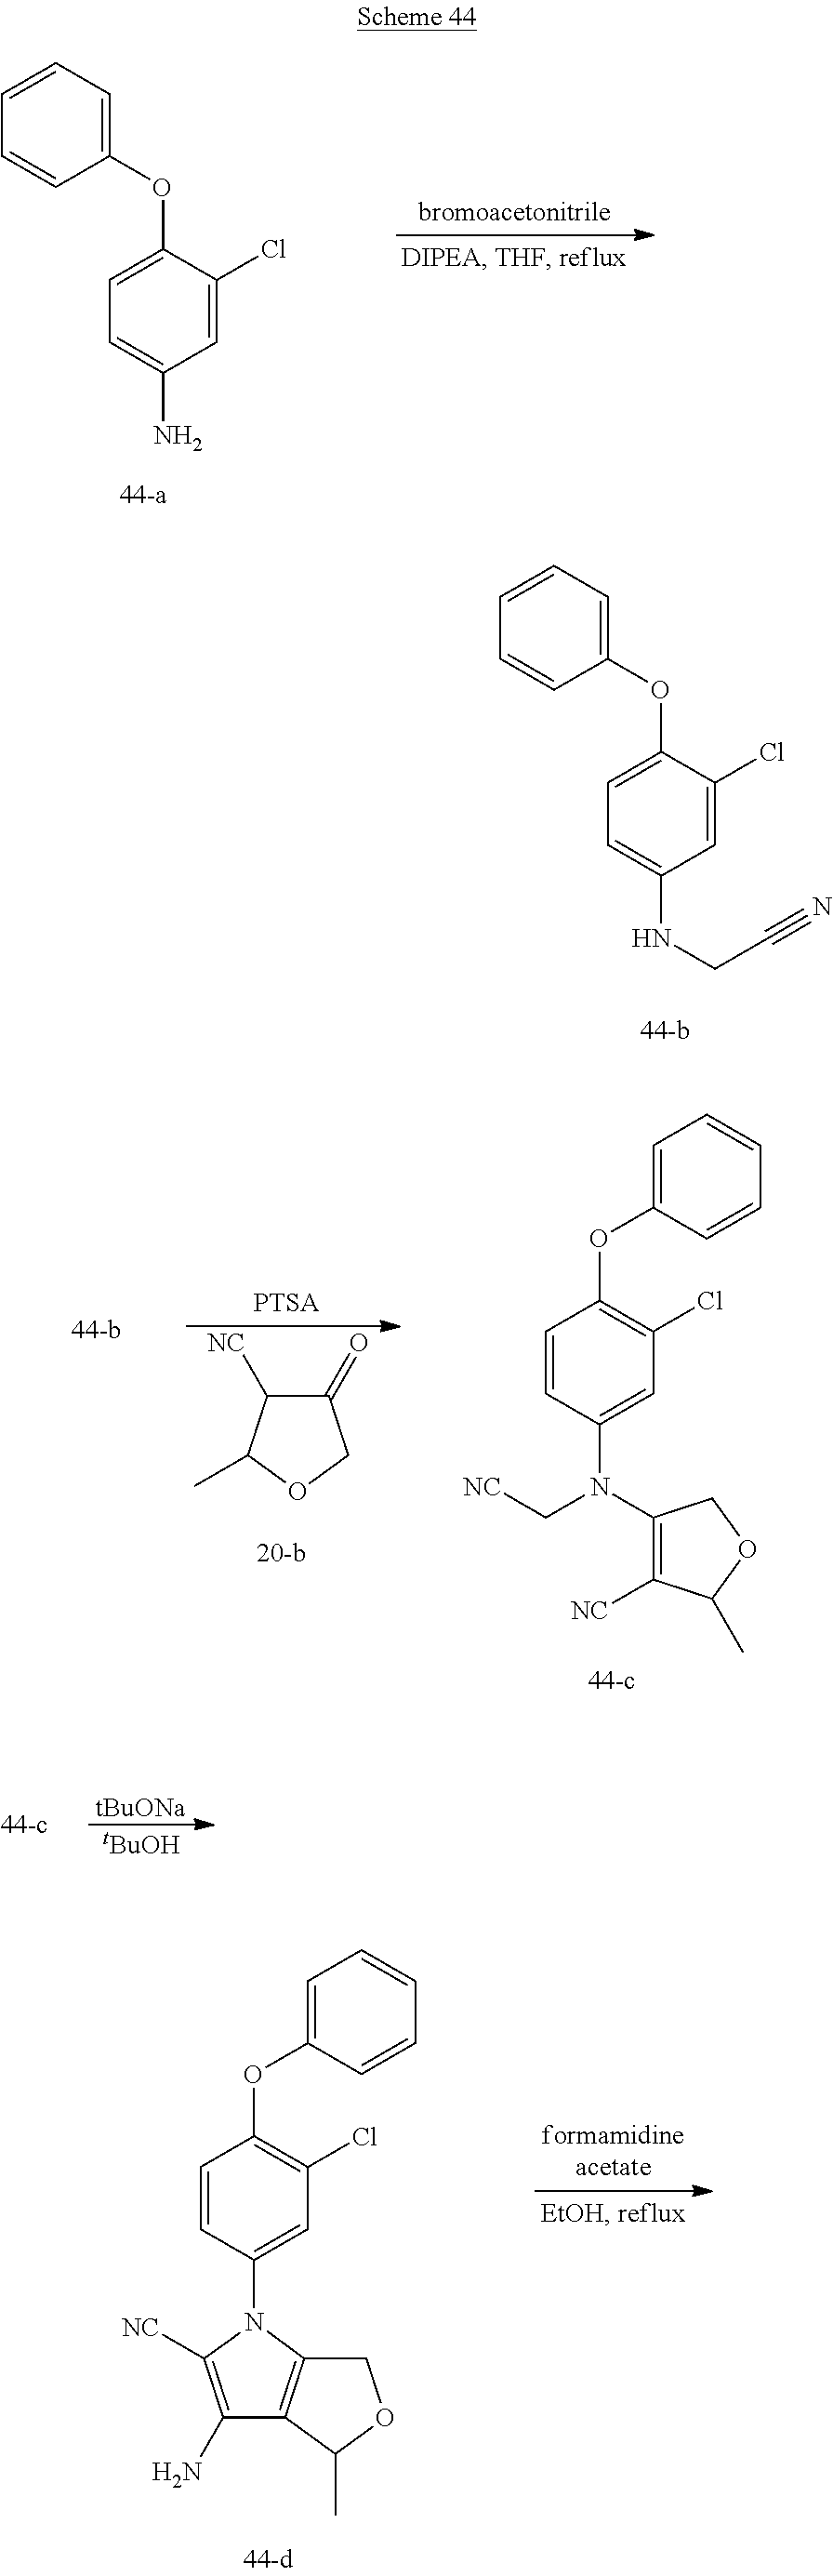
C1=C(Cl)C(OC2=CC=CC=C2)=CC=C1NCC#N.C1=C(Cl)C(OC2=CC=CC=C2)=CC=C1N.C1(=O)C([NC])C(C)OC1.C1=CC(N(C2=C([NC])C(C)OC2)C[NC])=CC(Cl)=C1OC1=CC=CC=C1.[tBuONa].[tBuOH].C1=CC(N2C([NC])=C(N)C3=C2COC3C)=CC(Cl)=C1OC1=CC=CC=C1
